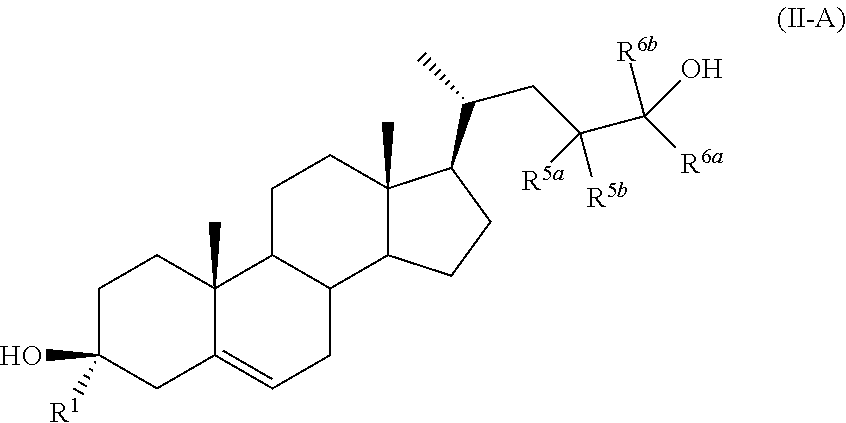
C1C(O)([R1])CC2=CCC3C(C2(C)C1)CCC1(C)C3CCC1C(CC(C([R6a])([R6b])O)([R5a])[R5b])C
